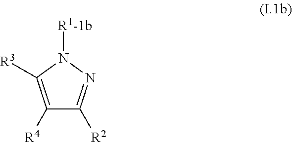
C1([R4])=C([R3])N([R1-1b])N=C1[R2]
